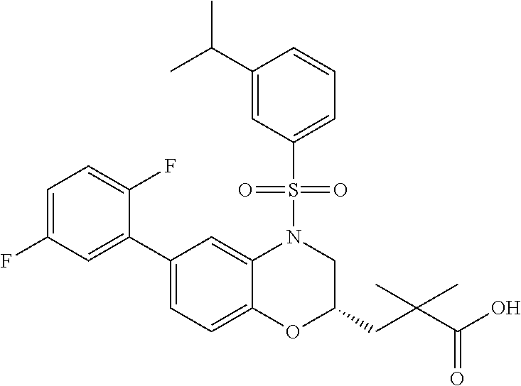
C1(C2=CC(F)=CC=C2F)=CC=C2C(=C1)N(S(C1=CC=CC(C(C)C)=C1)(=O)=O)CC(CC(C(O)=O)(C)C)O2
